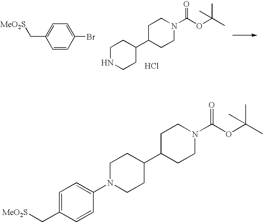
C1=CC(Br)=CC=C1C[MeO2S].C1NCCC(C2CCN(C(OC(C)(C)C)=O)CC2)C1.Cl.C1=C(C[MeO2S])C=CC(N2CCC(C3CCN(C(OC(C)(C)C)=O)CC3)CC2)=C1
